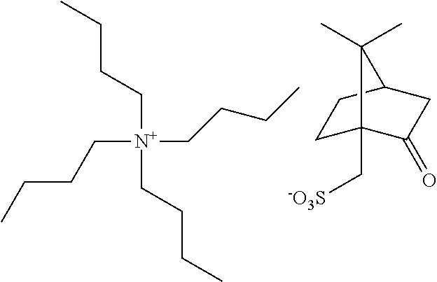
CCCC[N+](CCCC)(CCCC)CCCC.C1C2(C[-O3S])C(=O)CC(C1)C2(C)C
